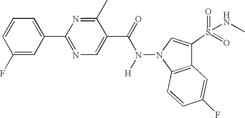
C1(F)=CC(C2=NC=C(C(=O)N(N3C4=C(C(S(=O)(=O)NC)=C3)C=C(F)C=C4)[H])C(C)=N2)=CC=C1
